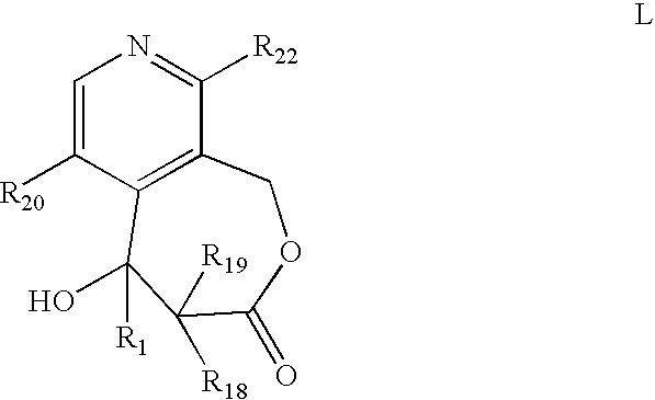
C1=C([R20])C2=C(C([R22])=N1)COC(=O)C([R19])([R18])C2([R1])O
